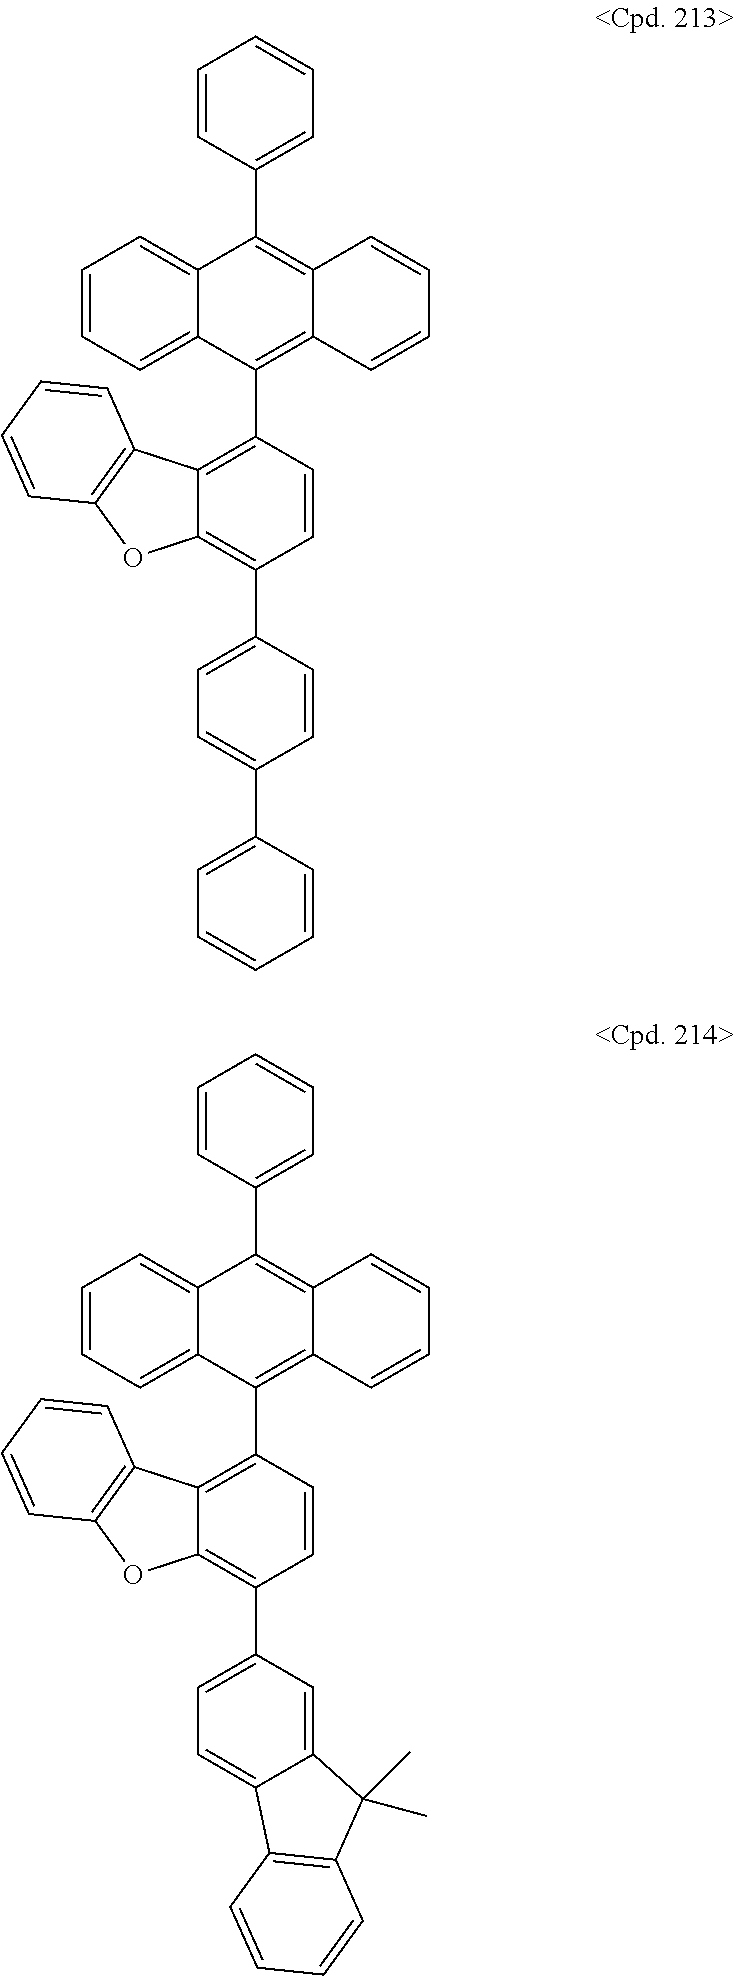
C1=CC(C2=C3C(=C(C4=C5C(=C(C6=CC=C(C7=CC=CC=C7)C=C6)C=C4)OC4=C5C=CC=C4)C4=CC=CC=C24)C=CC=C3)=CC=C1.C1=CC(C2=C3C(=C(C4=C5C(=C(C6=CC=C7C(=C6)C(C)(C)C6=C7C=CC=C6)C=C4)OC4=C5C=CC=C4)C4=CC=CC=C24)C=CC=C3)=CC=C1
